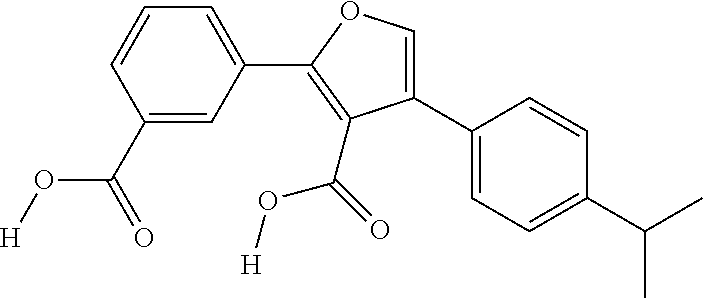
C1(C2=CC=C(C(C)C)C=C2)=COC(C2=CC=CC(C(O[H])=O)=C2)=C1C(=O)O[H]
